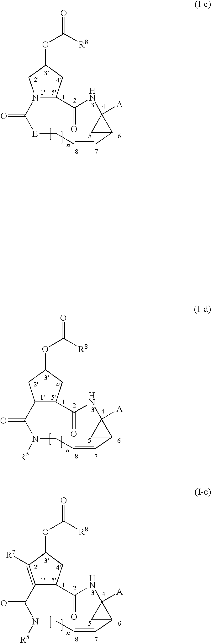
N12C(CC(OC(=O)[R8])C1)C(=O)NC1([A])C(C=CC[E]C2=O)C1.C12C(CC(OC(=O)[R8])C1)C(=O)NC1([A])C(C=CCN([R5])C2=O)C1.C12=C([R7])C(OC(=O)[R8])CC1C(=O)NC1([A])C(C=CCN([R5])C2=O)C1
